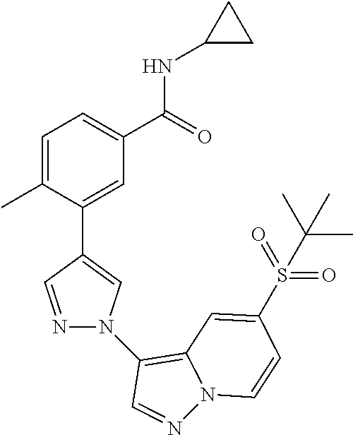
C1=C(C)C(C2=CN(C3=C4N(N=C3)C=CC(S(=O)(=O)C(C)(C)C)=C4)N=C2)=CC(C(=O)NC2CC2)=C1
